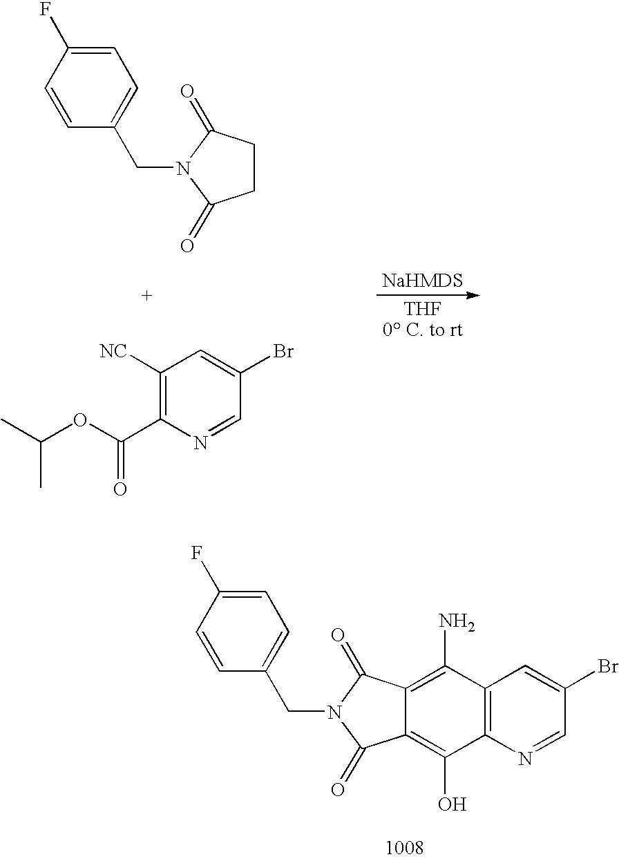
C1=C(F)C=CC(CN2C(=O)CCC2=O)=C1.C1([NC])=C(C(OC(C)C)=O)N=CC(Br)=C1.C1=C(F)C=CC(CN2C(=O)C3=C(O)C4=C(C(N)=C3C2=O)C=C(Br)C=N4)=C1
